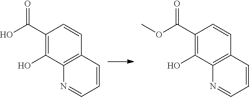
C1(C(O)=O)=C(O)C2=C(C=C1)C=CC=N2.C1(C(OC)=O)=C(O)C2=C(C=C1)C=CC=N2
